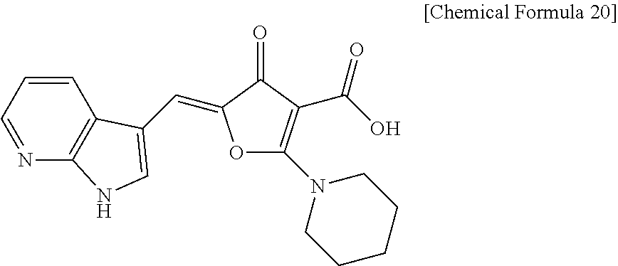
C1=CC=NC2=C1C(C=C1OC(N3CCCCC3)=C(C(O)=O)C1=O)=CN2
